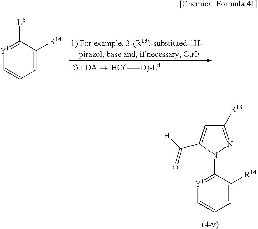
[HC(]=[O)-L8].C1=C([R14])C([L6])=[Y1]C=C1.C1=C([R14])C(N2C(C(=O)[H])=CC([R13])=N2)=[Y1]C=C1
